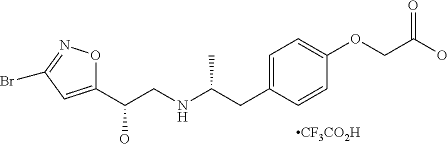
C1(C(CNC(CC2=CC=C(OCC(O)=O)C=C2)C)O)=CC(Br)=NO1.[CF3CO2H]
